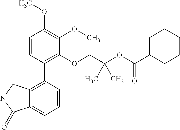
C1=CC(C2=C3C(=CC=C2)C(=O)NC3)=C(OCC(OC(C2CCCCC2)=O)(C)C)C(OC)=C1OC
